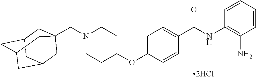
C1=CC=CC(N)=C1NC(C1=CC=C(OC2CCN(CC34CC5CC(CC(C3)C5)C4)CC2)C=C1)=O
